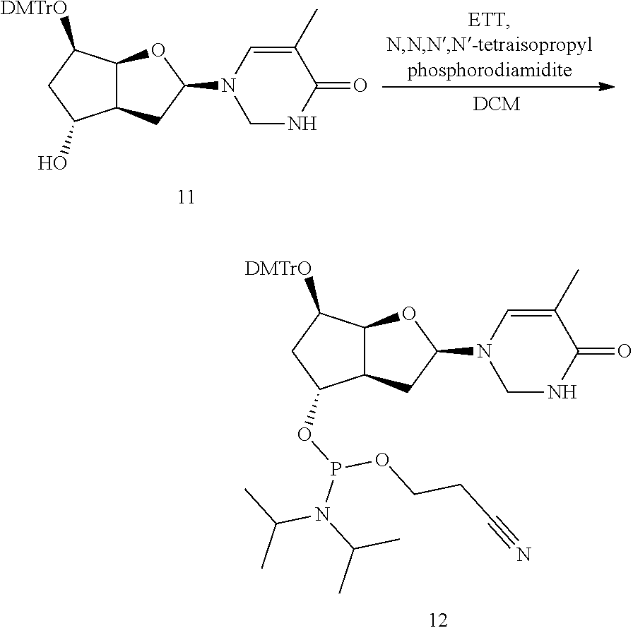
C1(C)=CN(C2OC3C(C2)C(O)CC3[DMTrO])CNC1=O.C1(C)=CN(C2OC3C(C2)C(OP(N(C(C)C)C(C)C)OCCC#N)CC3[DMTrO])CNC1=O
